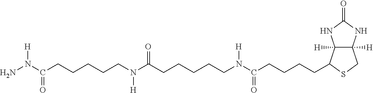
C12([H])C([H])(NC(=O)N1)CSC2CCCCC(N(CCCCCC(N(CCCCCC(N(N)[H])=O)[H])=O)[H])=O
